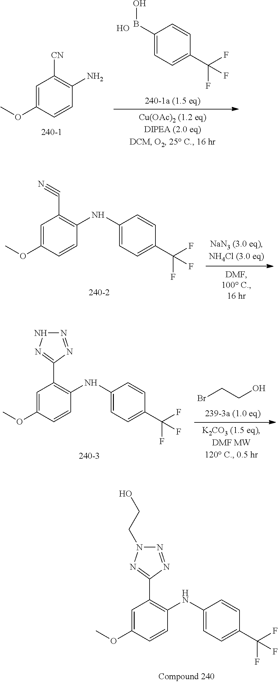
C1(BO)=CC=C(C(F)(F)F)C=C1.O.C1=C(OC)C=CC(N)=C1[CN].C1=C(OC)C=CC(NC2=CC=C(C(F)(F)F)C=C2)=C1C#N.BrCCO.N1=NC(C2=C(NC3=CC=C(C(F)(F)F)C=C3)C=CC(OC)=C2)=NN1.N1=NC(C2=C(NC3=CC=C(C(F)(F)F)C=C3)C=CC(OC)=C2)=NN1CCO
